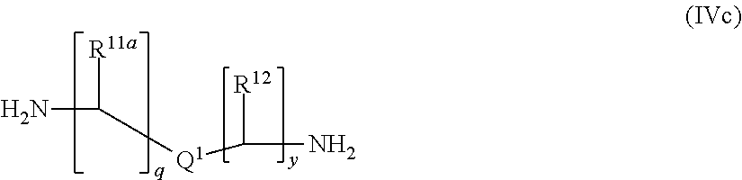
[R11a]C(N)[Q1]C([R12])N
